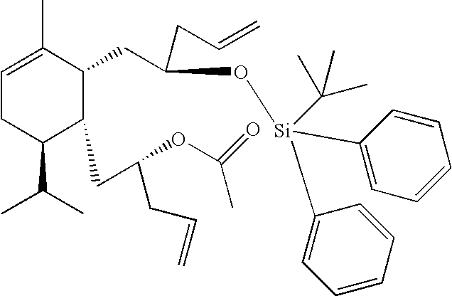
C1(C(C)C)C(CC(CC=C)OC(C)=O)C(CC(O[Si](C2=CC=CC=C2)(C2=CC=CC=C2)C(C)(C)C)CC=C)C(C)=CC1
